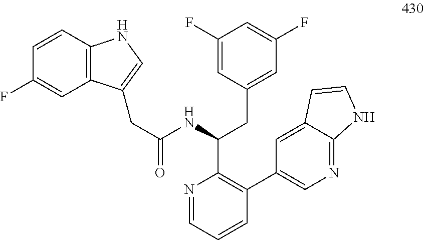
N1=CC=CC(C2=CN=C3C(=C2)C=CN3)=C1C(NC(CC1=CNC2=C1C=C(F)C=C2)=O)CC1=CC(F)=CC(F)=C1
